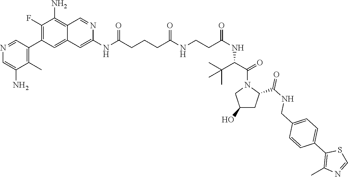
N(C(CCCC(NCCC(NC(C(N1CC(O)CC1C(NCC1=CC=C(C2=C(C)N=CS2)C=C1)=O)=O)C(C)(C)C)=O)=O)=O)C1=CC2=CC(C3=C(C)C(N)=CN=C3)=C(F)C(N)=C2C=N1
